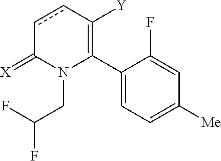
C1(C2=C([Y])ccC(=[X])N2CC(F)F)=CC=C([Me])C=C1F
